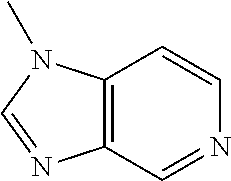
C12=C(C=NC=C1)N=CN2C
